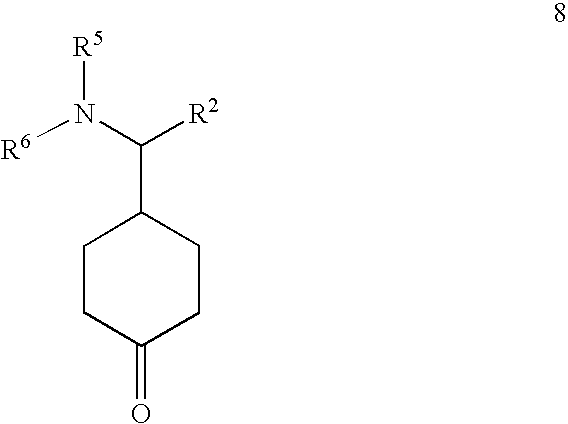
C1CC(=O)CCC1C(N([R6])[R5])[R2]
